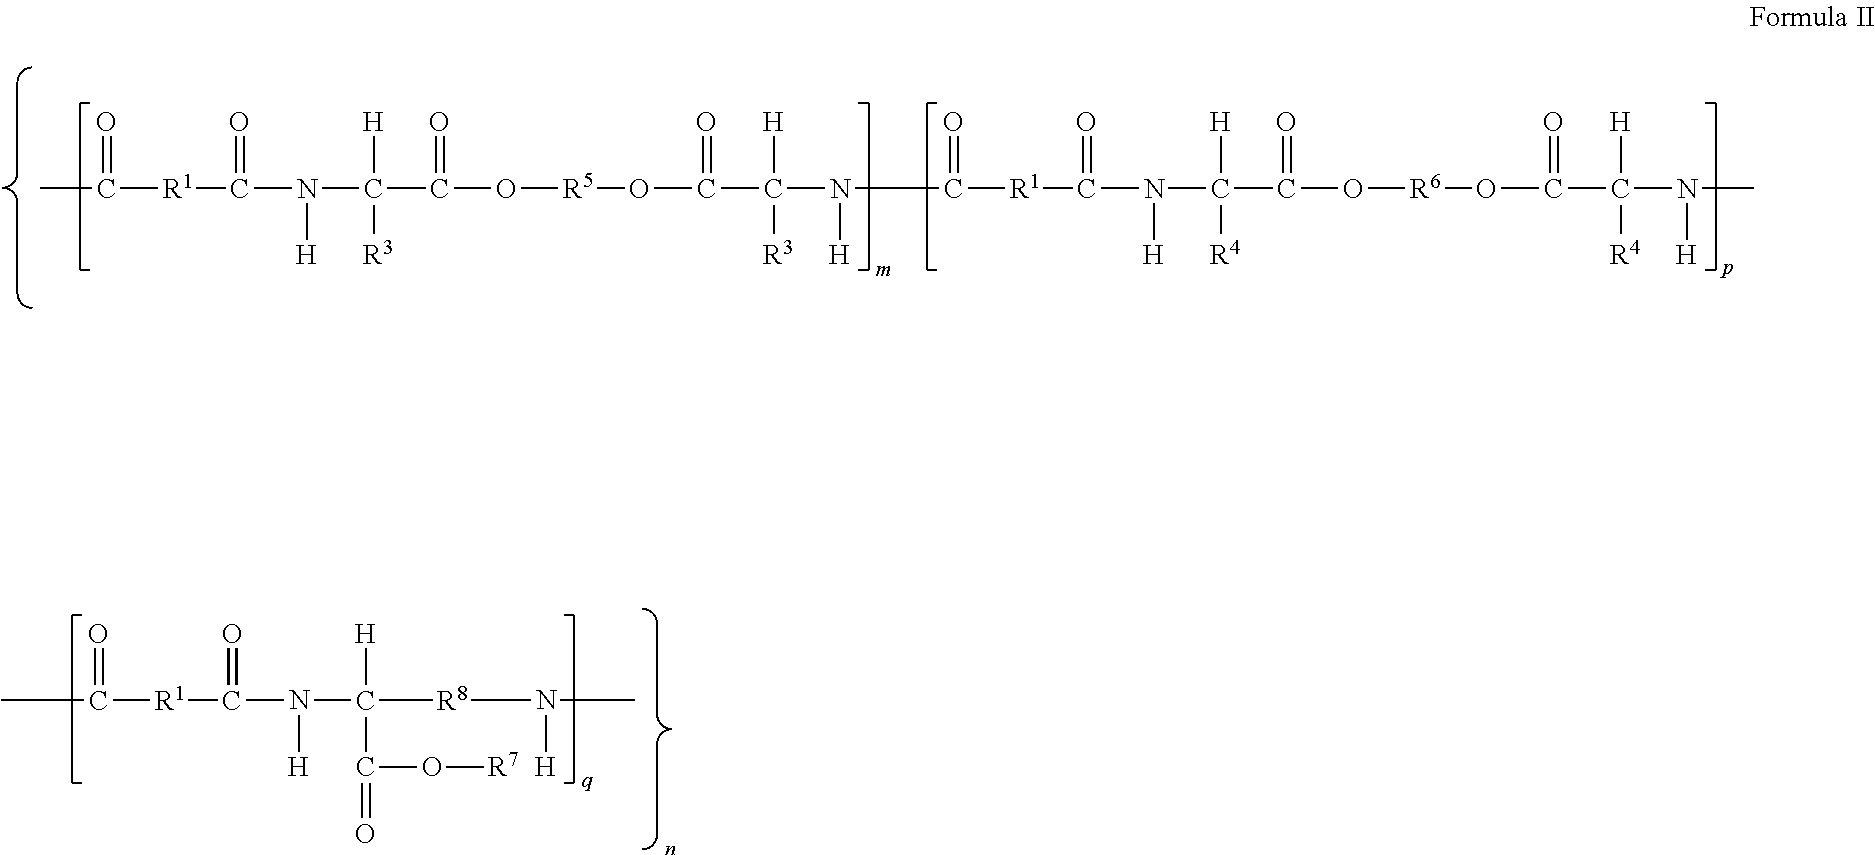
CC(=O)[R1]C(N(C([H])([R3])C(O[R5]OC(C(N(C([R1]C(N(C(C(O[R6]OC(C(N(C)[H])([H])[R4])=O)=O)([H])[R4])[H])=O)=O)[H])([H])[R3])=O)=O)[H])=O.CC(=O)[R1]C(N(C([H])(C(=O)O[R7])[R8]N(C)[H])[H])=O
